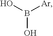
B(O)(O)[Ar]
